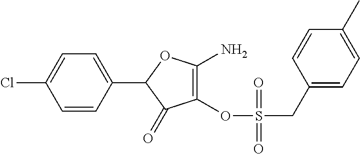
C1(OS(=O)(CC2=CC=C(C)C=C2)=O)=C(N)OC(C2=CC=C(Cl)C=C2)C1=O
